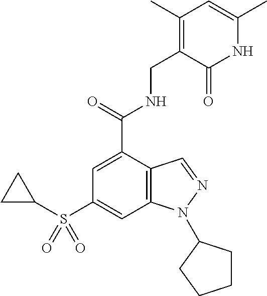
C1=C(C(=O)NCC2=C(C)C=C(C)NC2=O)C2=C(C=C1S(C1CC1)(=O)=O)N(C1CCCC1)N=C2
